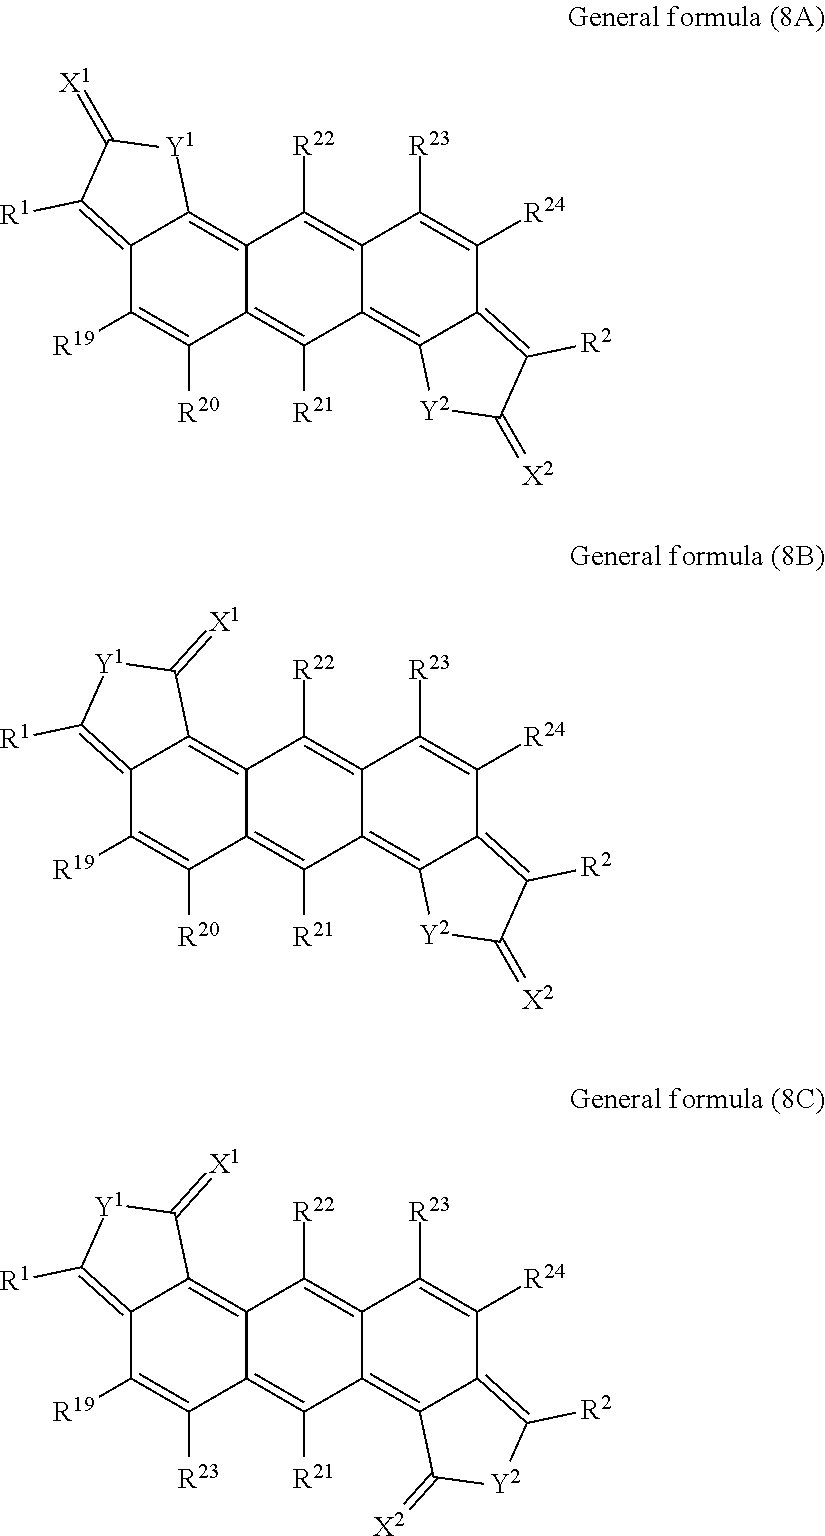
C12=C([R1])C(=[X1])[Y1]C1=C1C(=C([R21])C3=C4C(=C([R2])C(=[X2])[Y2]4)C([R24])=C([R23])C3=C1[R22])C([R20])=C2[R19].C12=C([R1])[Y1]C(=[X1])C1=C1C(=C([R21])C3=C4C(=C([R2])C(=[X2])[Y2]4)C([R24])=C([R23])C3=C1[R22])C([R20])=C2[R19].C12=C([R1])[Y1]C(=[X1])C1=C1C(=C([R21])C3=C4C(=C([R2])[Y2]C4=[X2])C([R24])=C([R23])C3=C1[R22])C([R23])=C2[R19]
